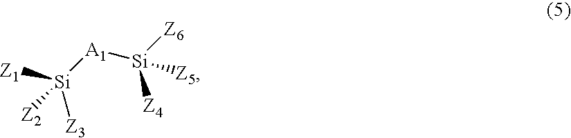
[Z1][Si]([A1][Si]([Z6])([Z4])[Z5])([Z3])[Z2]
